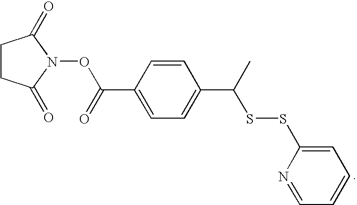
C1CC(=O)N(OC(C2=CC=C(C(C)SSC3=CC=CC=N3)C=C2)=O)C1=O
